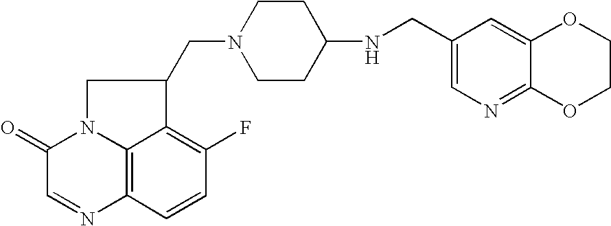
C1(=O)C=NC2=C3N1CC(CN1CCC(NCC4=CN=C5C(=C4)OCCO5)CC1)C3=C(F)C=C2
